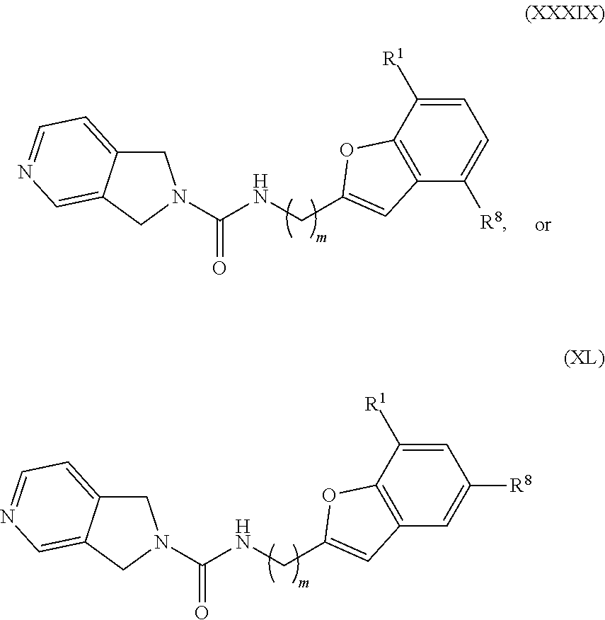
C1C2=CC=NC=C2CN1C(NCC1=CC2=C(C([R1])=CC=C2[R8])O1)=O.C1C2=CC=NC=C2CN1C(NCC1=CC2=C(C([R1])=CC([R8])=C2)O1)=O
